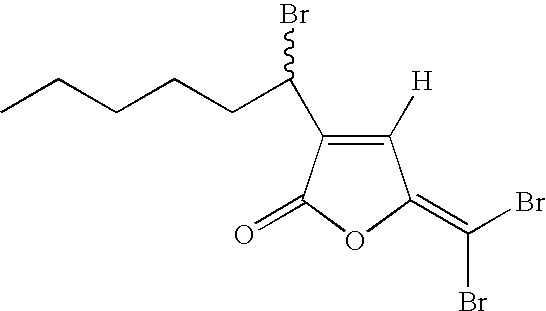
C1([H])=C(C(CCCCC)Br)C(=O)OC1=C(Br)Br
